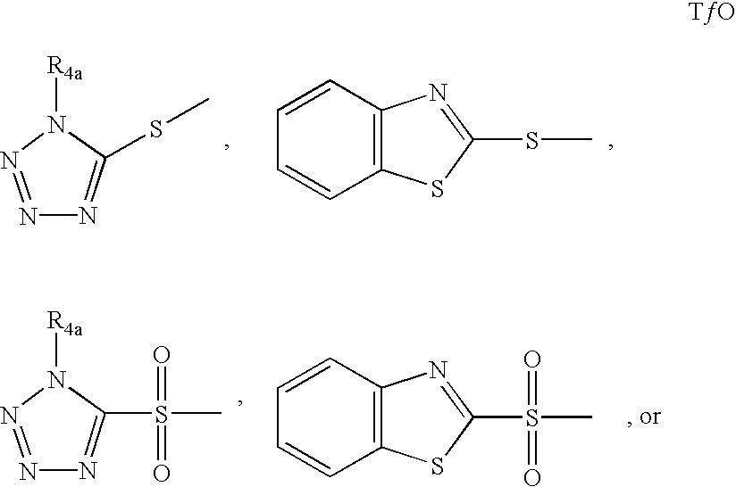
N1=NN=C(SC)N1[R4a].C1=CC2=C(C=C1)N=C(SC)S2.N1=NN=C(S(C)(=O)=O)N1[R4a].C1=CC2=C(C=C1)N=C(S(C)(=O)=O)S2
